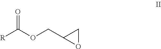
C1(COC([R])=O)OC1
